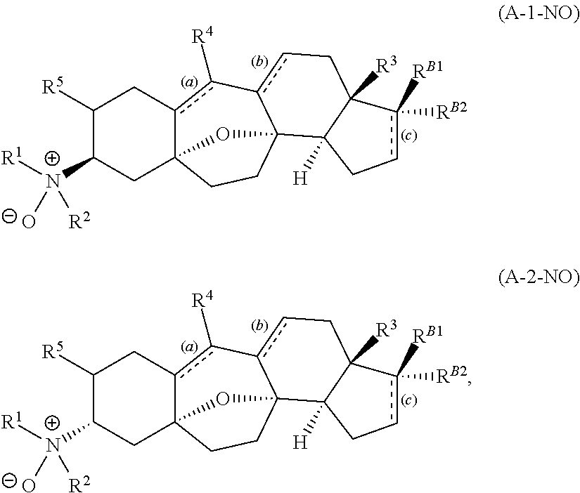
C1([R5])C([N+]([R2])([R1])[O-])CC23c(c([R4])-c4cCC5([R3])C([H])(C4(CC2)O3)Ccc5([RB2])[RB1])C1.C1([R5])C([N+]([R2])([R1])[O-])CC23c(c([R4])-c4cCC5([R3])C([H])(C4(CC2)O3)Ccc5([RB2])[RB1])C1
